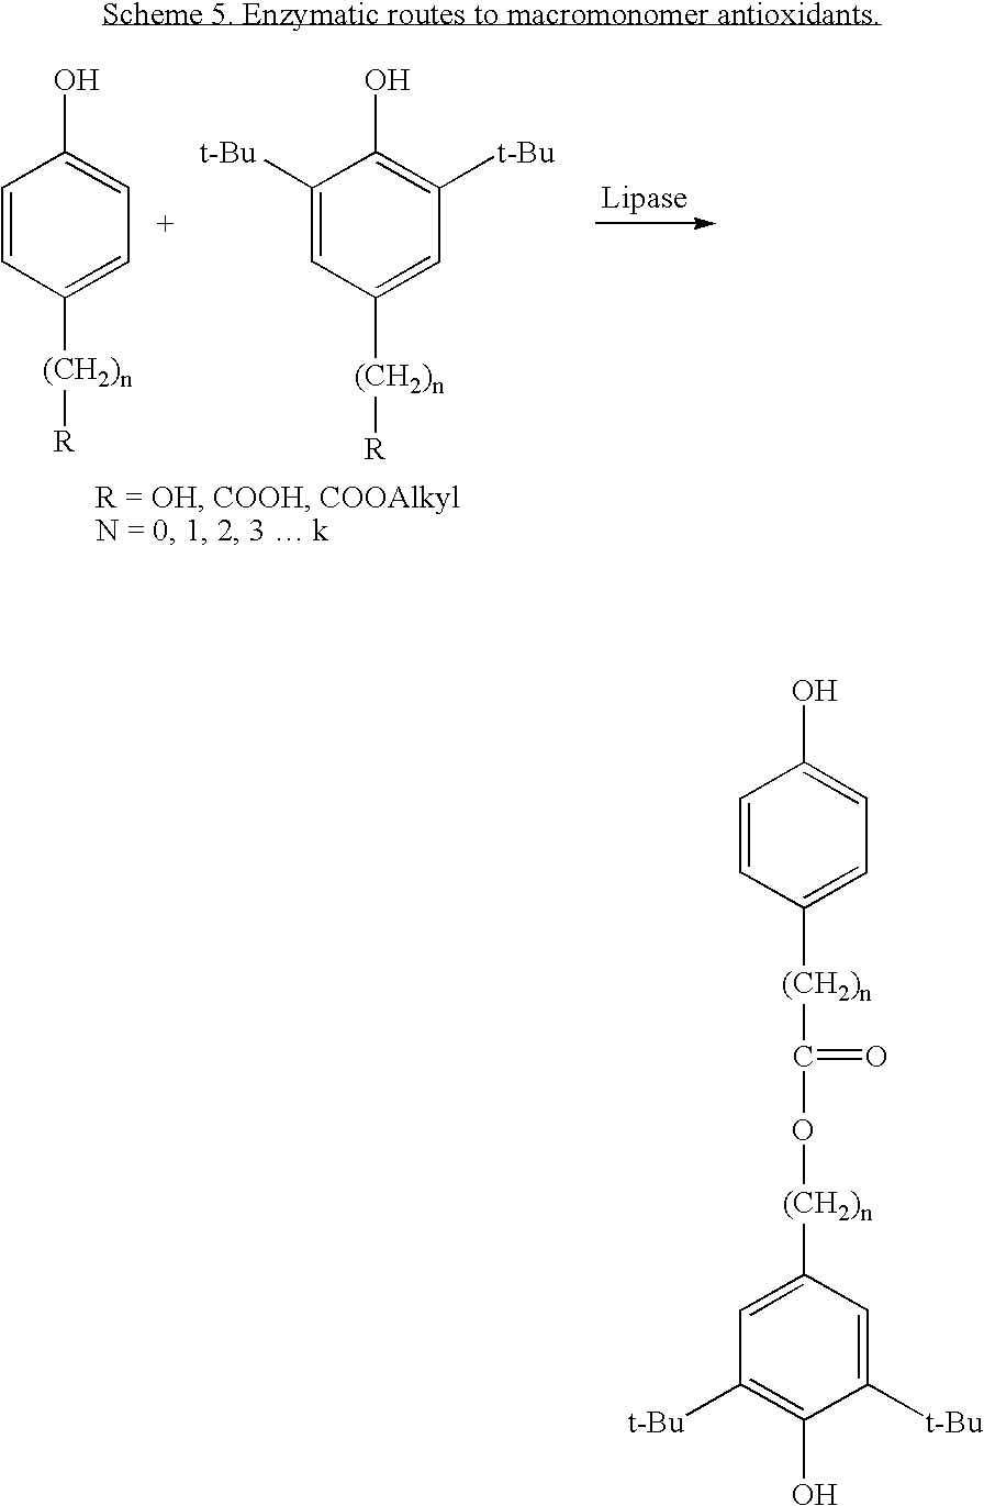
C1([t-Bu])=CC([(CH2)n][R])=CC([t-Bu])=C1O.C1=CC([(CH2)n][R])=CC=C1O.C1([(CH2)n]C(O[(CH2)n]C2=CC([t-Bu])=C(O)C([t-Bu])=C2)=O)=CC=C(O)C=C1
